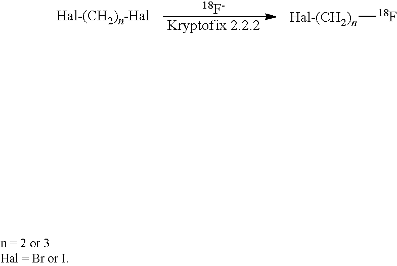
[18F-].[Kryptofix 2.2.2].[Hal-(CH2)n][18F]
